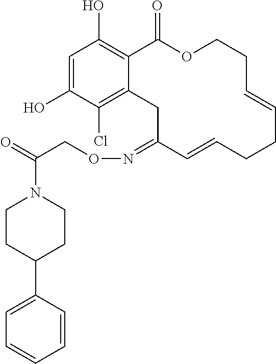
C1=C(O)C(Cl)=C2C(=C1O)C(=O)OCCC=CCCC=CC(=NOCC(=O)N1CCC(C3=CC=CC=C3)CC1)C2
